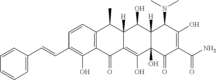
C1=CC2=C(C(O)=C1C=CC1=CC=CC=C1)C(=O)C1=C(O)C3(O)C([H])(C(O)C1([H])C2C)C(N(C)C)C(O)=C(C(N)=O)C3=O
